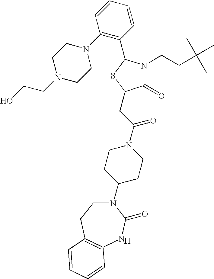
[H].N1(C2CCN(C(CC3C(=O)N(CCC(C)(C)C)C(C4=C(N5CCN(CCO)CC5)C=CC=C4)S3)=O)CC2)CCC2=C(NC1=O)C=CC=C2
